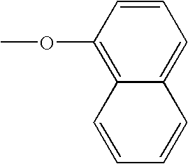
C1(OC)=C2C(=CC=C1)C=CC=C2
